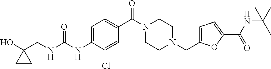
C1(C(N2CCN(CC3=CC=C(C(=O)NC(C)(C)C)O3)CC2)=O)=CC=C(NC(NCC2(O)CC2)=O)C(Cl)=C1
